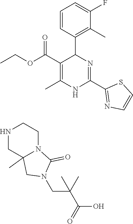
CCOC(C1=C(C)NC(C2=NC=CS2)=NC1C1=C(C)C(F)=CC=C1)=O.N1CC2(C)N(CC1)C(=O)N(CC(C)(C(=O)O)C)C2
